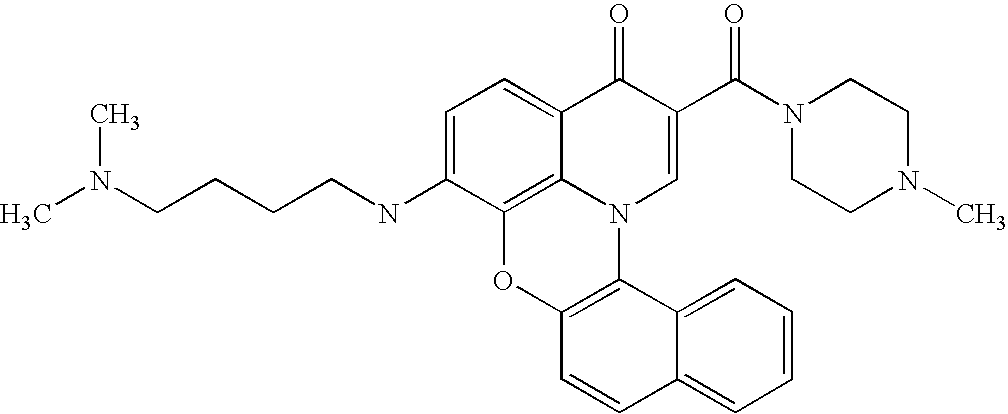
C12=C3C(=CC=C1NCCCCN(C)C)C(=O)C(C(N1CCN(C)CC1)=O)=CN3C1=C(O2)C=CC2=CC=CC=C12
